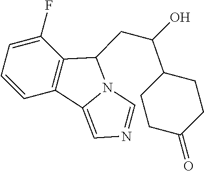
C1(F)=CC=CC2=C1C(CC(O)C1CCC(=O)CC1)N1C2=CN=C1
